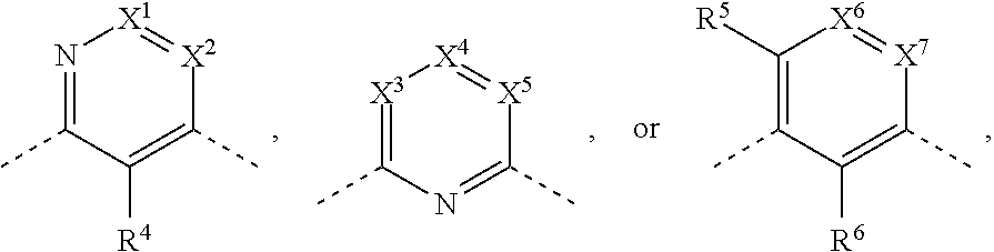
C1([R5])=C(C)C([R6])=C(C)[X7]=[X6]1.N1=C(C)C([R4])=C(C)[X2]=[X1]1.[X3]1=C(C)N=C(C)[X5]=[X4]1
